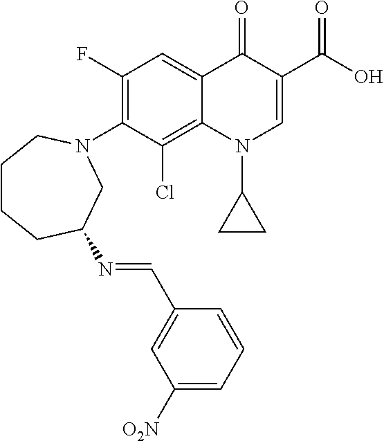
C1CCC(N=CC2=CC([O2N])=CC=C2)CN(C2=C(F)C=C3C(=C2Cl)N(C2CC2)C=C(C(O)=O)C3=O)C1
